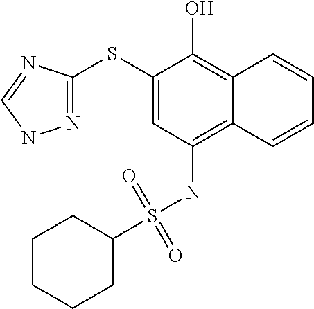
N1=C(SC2=CC(NS(=O)(=O)C3CCCCC3)=C3C(=C2O)C=CC=C3)N=CN1
